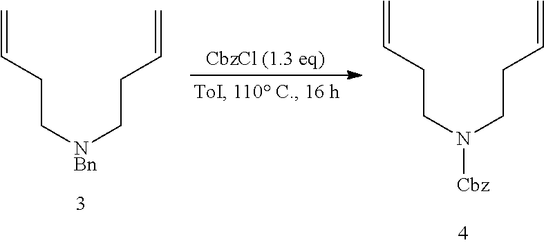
C(C[NBn]CCC=C)C=C.C(CN(CCC=C)[Cbz])C=C.[CbzCl (1.3 eq)]
